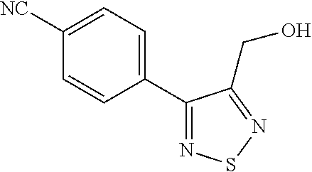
C1(C2=NSN=C2CO)=CC=C([NC])C=C1
